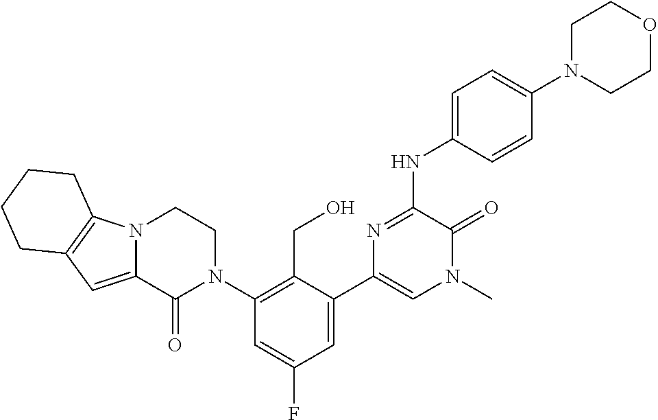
N(C1=NC(C2=CC(F)=CC(N3CCN4C(=CC5=C4CCCC5)C3=O)=C2CO)=CN(C)C1=O)C1=CC=C(N2CCOCC2)C=C1
